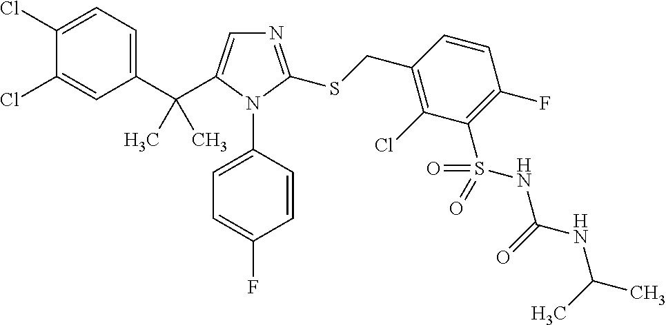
C1(C(C)(C)C2=CN=C(SCC3=C(Cl)C(S(=O)(NC(=O)NC(C)C)=O)=C(F)C=C3)N2C2=CC=C(F)C=C2)=CC=C(Cl)C(Cl)=C1
